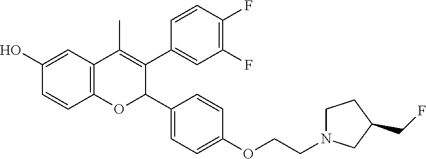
C12=C(C=C(O)C=C1)C(C)=C(C1=CC(F)=C(F)C=C1)C(C1=CC=C(OCCN3CCC(CF)C3)C=C1)O2
